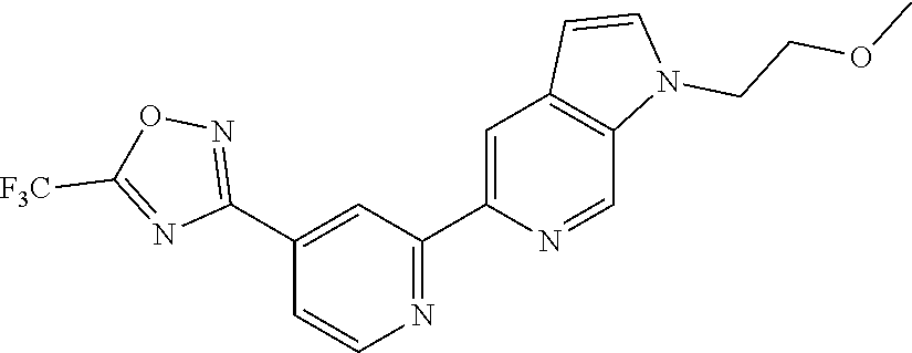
N1=C(C2=CC3=C(C=N2)N(CCOC)C=C3)C=C(C2=NOC([F3C])=N2)C=C1
